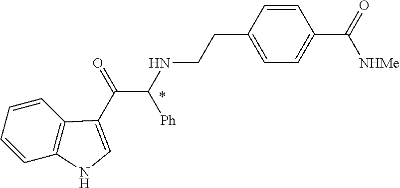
C1=CC2=C(C=C1)C(C(=O)C(NCCC1=CC=C(C(=O)[NHMe])C=C1)[Ph])=CN2
